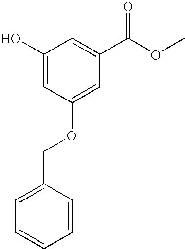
OC1=CC(OCC2=CC=CC=C2)=CC(C(OC)=O)=C1
